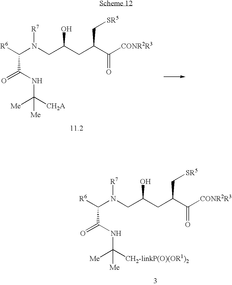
[R6]C(N(CC(CC(C([CONR2R3])=O)C[SR5])O)[R7])C(=O)NC([Me])([CH2A])[Me].[R6]C(N(CC(CC(C([CONR2R3])=O)C[SR5])O)[R7])C(=O)NC([Me])([CH2-linkP(O)(OR1)2])[Me]
